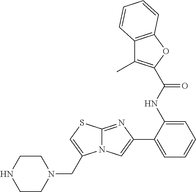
C1(NC(=O)C2=C(C)C3=C(O2)C=CC=C3)=CC=CC=C1C1=CN2C(=N1)SC=C2CN1CCNCC1
